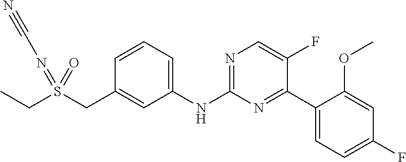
C1=CC(CS(CC)(=NC#N)=O)=CC(NC2=NC=C(F)C(C3=CC=C(F)C=C3OC)=N2)=C1
